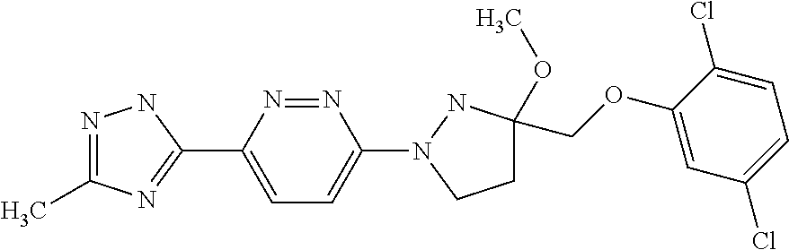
N1=C(C)N=C(C2=CC=C(N3NC(OC)(COC4=CC(Cl)=CC=C4Cl)CC3)N=N2)N1
